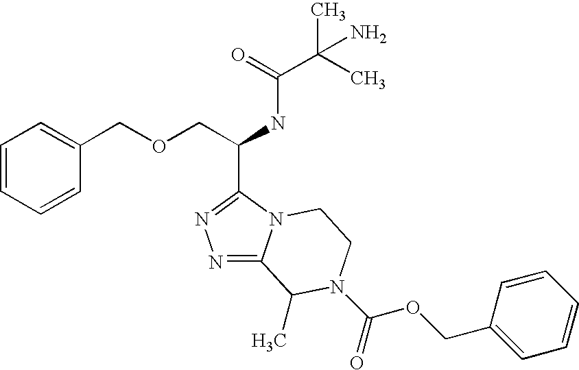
N1=C2N(C(C(COCC3=CC=CC=C3)NC(C(C)(C)N)=O)=N1)CCN(C(OCC1=CC=CC=C1)=O)C2C
